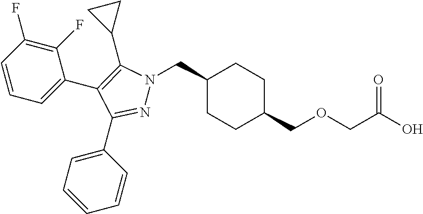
C1(CN2N=C(C3=CC=CC=C3)C(C3=CC=CC(F)=C3F)=C2C2CC2)CCC(COCC(O)=O)CC1
